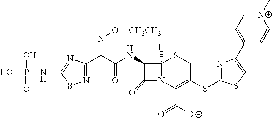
N12C(C([O-])=O)=C(SC3=NC(C4=CC=[N+](C)C=C4)=CS3)CSC1([H])C(NC(C(C1=NSC([NH]P(O)(=O)O)=N1)=NO[CH2CH3])=O)C2=O
